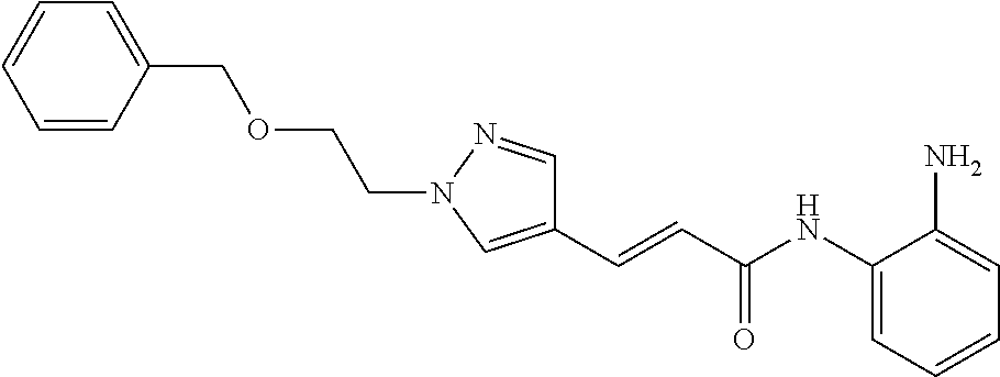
C(=CC(NC1=CC=CC=C1N)=O)C1=CN(CCOCC2=CC=CC=C2)N=C1
